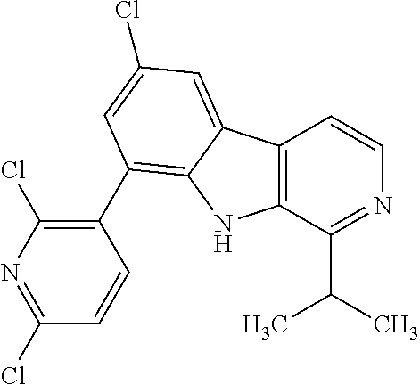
C12=C(C(C(C)C)=NC=C1)NC1=C(C3=C(Cl)N=C(Cl)C=C3)C=C(Cl)C=C21
